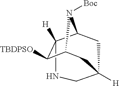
C12([H])C3N([Boc])C(CC([H])(C3)CN1)C2[TBDPSO]
